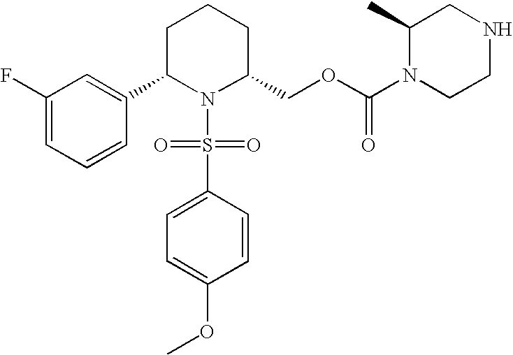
C1(F)=CC=CC(C2N(S(=O)(=O)C3=CC=C(OC)C=C3)C(COC(N3CCNCC3C)=O)CCC2)=C1
